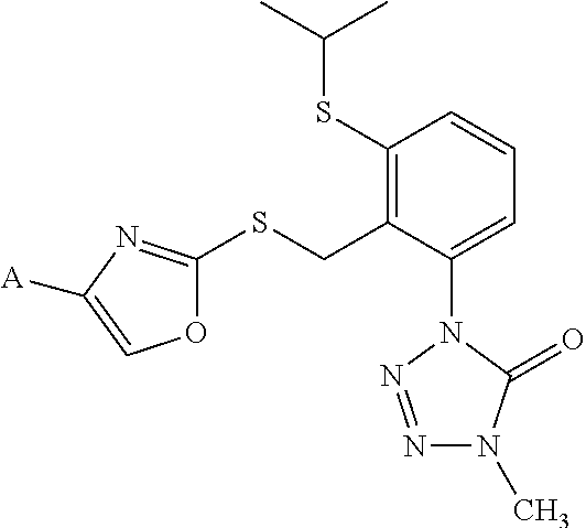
C1(SC(C)C)=C(CSC2=NC([A])=CO2)C(N2N=NN(C)C2=O)=CC=C1
